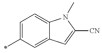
C1=C(C)C=C2C(=C1)N(C)C([CN])=C2
